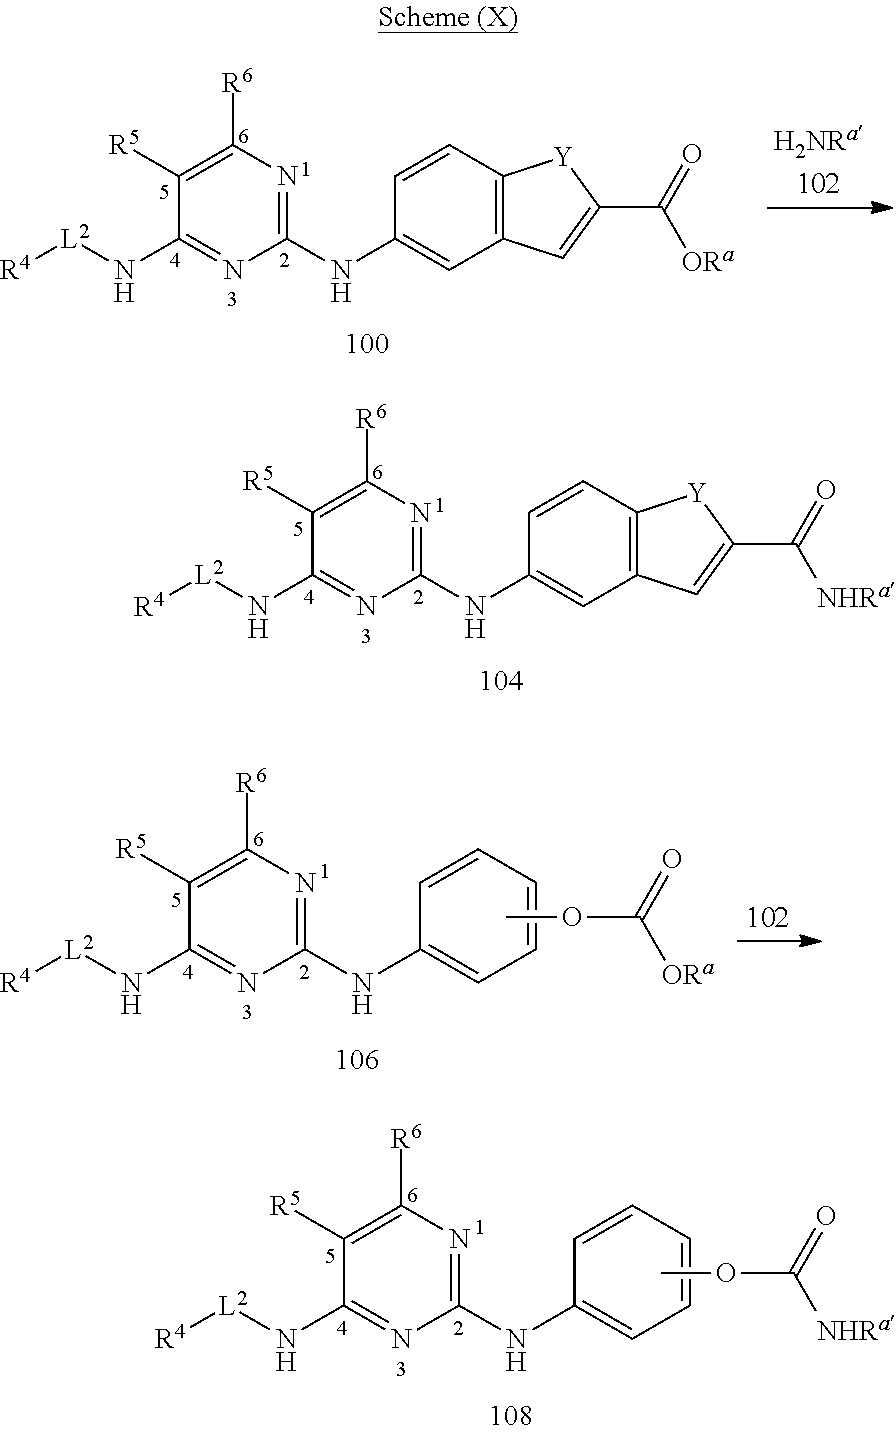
[R6]C1=C([R5])C(N[L2][R4])=NC(NC2=CC3=C(C=C2)[Y]C(C([NHRa])=O)=C3)=N1.[R6]C1=C([R5])C(N[L2][R4])=NC(NC2=CC3=C(C=C2)[Y]C(C([ORa])=O)=C3)=N1.[R6]C1=C([R5])C(N[L2][R4])=NC(NC2=CC=CC=C2)=N1.C([NHRa])(=O)OC.[R6]C1=C([R5])C(N[L2][R4])=NC(NC2=CC=CC=C2)=N1.C([ORa])(=O)OC
